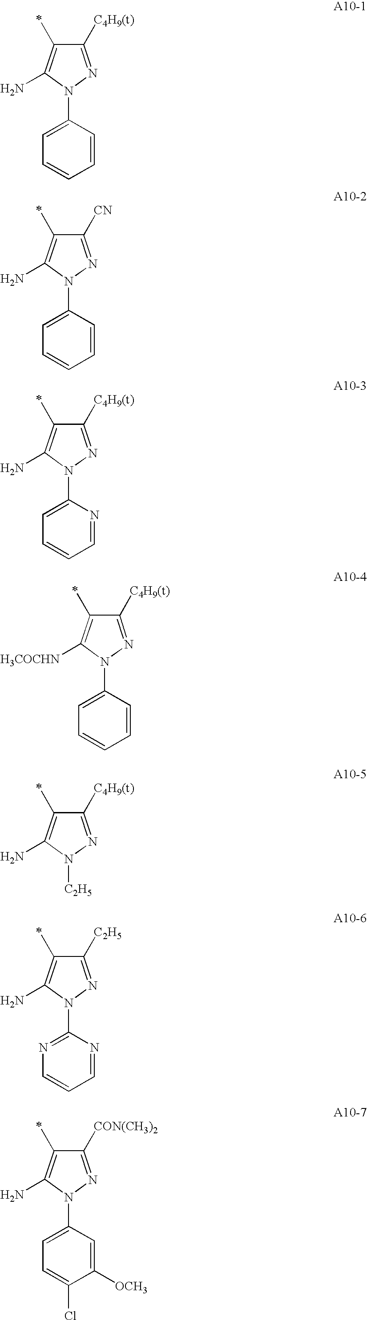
C1([C4H9(t)])=NN(C2=CC=CC=C2)C(N)=C1C.C1([CN])=NN(C2=CC=CC=C2)C(N)=C1C.C1([C4H9(t)])=NN(C2=CC=CC=N2)C(N)=C1C.C1([C4H9(t)])=NN(C2=CC=CC=C2)C([H3COCHN])=C1C.C1([C4H9(t)])=NN([C2H5])C(N)=C1C.C1([C2H5])=NN(C2=NC=CC=N2)C(N)=C1C.C1([CON(CH3)2])=NN(C2=CC=C(Cl)C([OCH3])=C2)C(N)=C1C
